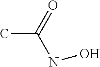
CC(=O)NO
